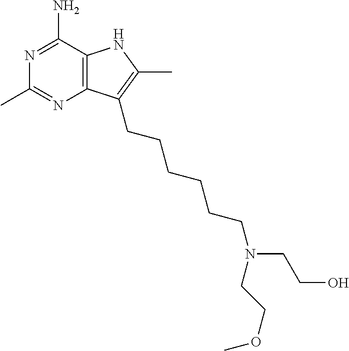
C12=C(N=C(C)N=C1N)C(CCCCCCN(CCO)CCOC)=C(C)N2
